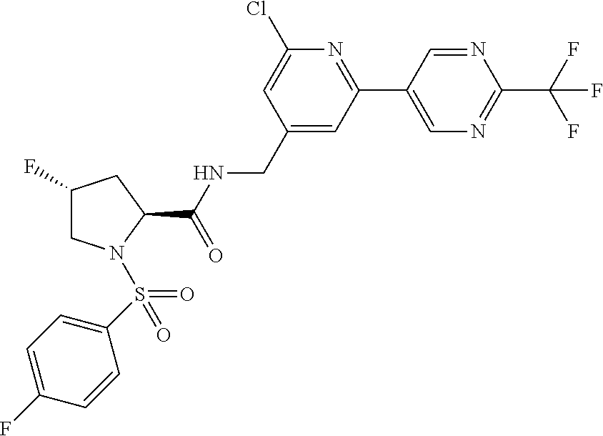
N1=CC(C2=NC(Cl)=CC(CNC(C3CC(F)CN3S(=O)(C3=CC=C(F)C=C3)=O)=O)=C2)=CN=C1C(F)(F)F
